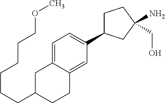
C(C1CCC2=CC(C3CCC(N)(CO)C3)=CC=C2C1)CCCCCOC
